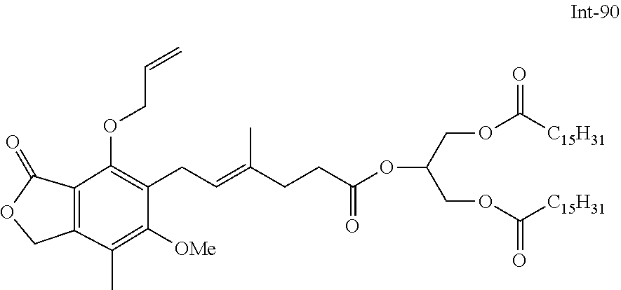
C(C=C(C)CCC(=O)OC(COC([C15H31])=O)COC([C15H31])=O)C1=C(OCC=C)C2=C(C(C)=C1[OMe])COC2=O
